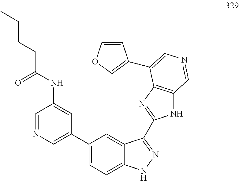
C1=NC=C(C2=CC=C3C(=C2)C(C2=NC4=C(N2)C=NC=C4C2=COC=C2)=NN3)C=C1NC(=O)CCCC
